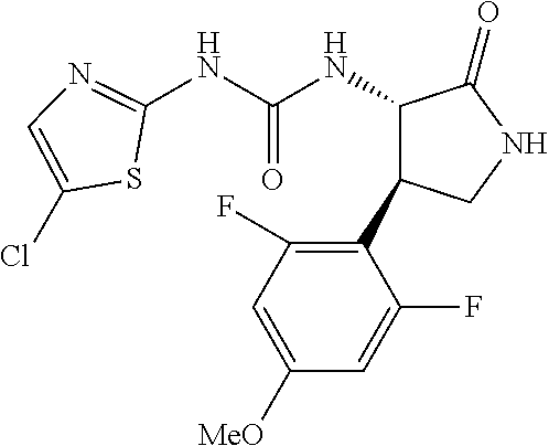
N(C(NC1C(C2=C(F)C=C([MeO])C=C2F)CNC1=O)=O)C1=NC=C(Cl)S1
